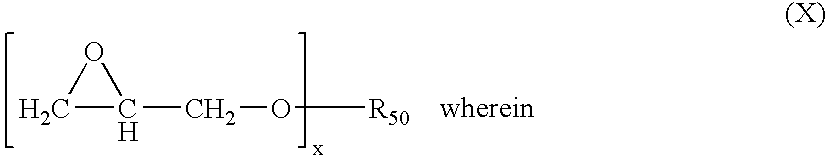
C1C(CO[R50])O1
